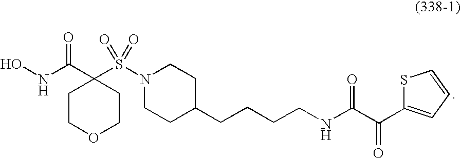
C1COCCC1(C(=O)NO)S(N1CCC(CCCCNC(C(=O)C2=CC=CS2)=O)CC1)(=O)=O
